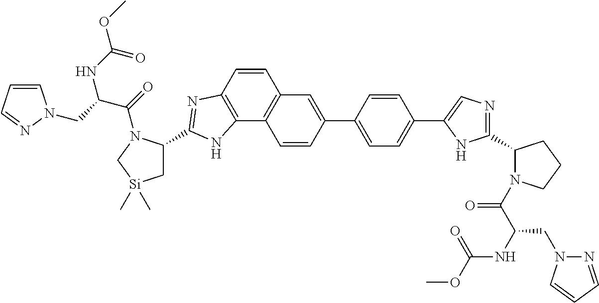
C1(C2=CC3=C(C4=C(C=C3)N=C(C3C[Si](C)(C)CN3C(=O)C(CN3C=CC=N3)NC(OC)=O)N4)C=C2)=CC=C(C2=CN=C(C3N(C(C(NC(OC)=O)CN4N=CC=C4)=O)CCC3)N2)C=C1
